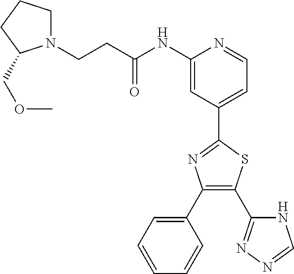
C1(C2=NN=CN2)=C(C2=CC=CC=C2)N=C(C2=CC=NC(NC(CCN3CCCC3COC)=O)=C2)S1
